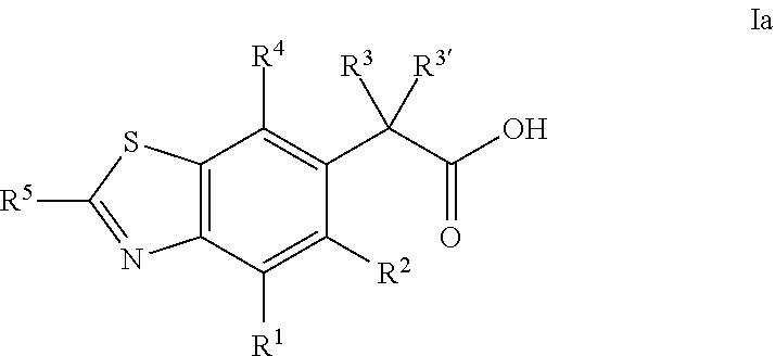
C12=C(C([R1])=C([R2])C(C(C(O)=O)([R3])[R3])=C1[R4])N=C([R5])S2
